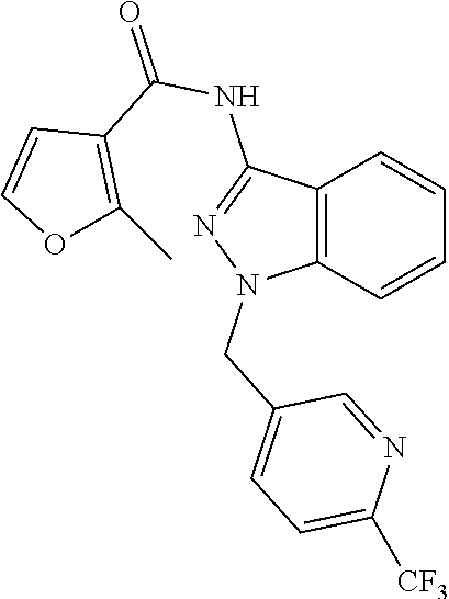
C12=C(C=CC=C1)N(CC1=CC=C([CF3])N=C1)N=C2NC(=O)C1=C(C)OC=C1
